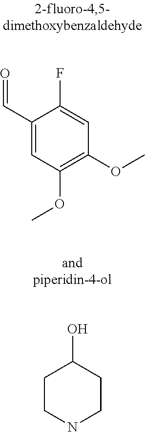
C1(C=O)=CC(OC)=C(OC)C=C1F.C1CNCCC1O
